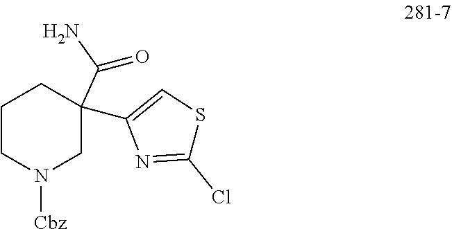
C1CN([Cbz])CC(C(N)=O)(C2=CSC(Cl)=N2)C1
